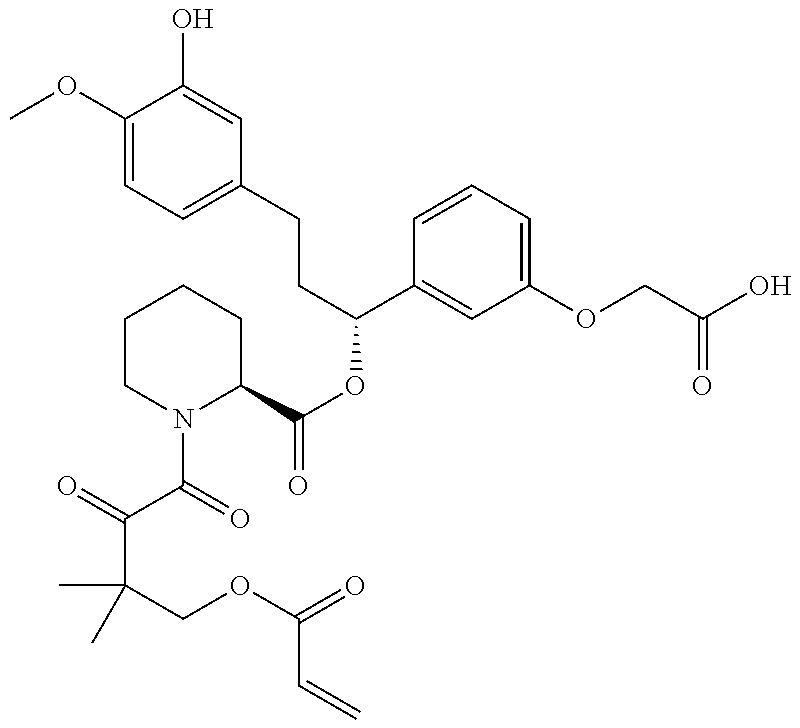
C1(OC)=CC=C(CCC(OC(=O)C2CCCCN2C(=O)C(=O)C(COC(=O)C=C)(C)C)C2=CC(OCC(O)=O)=CC=C2)C=C1O
